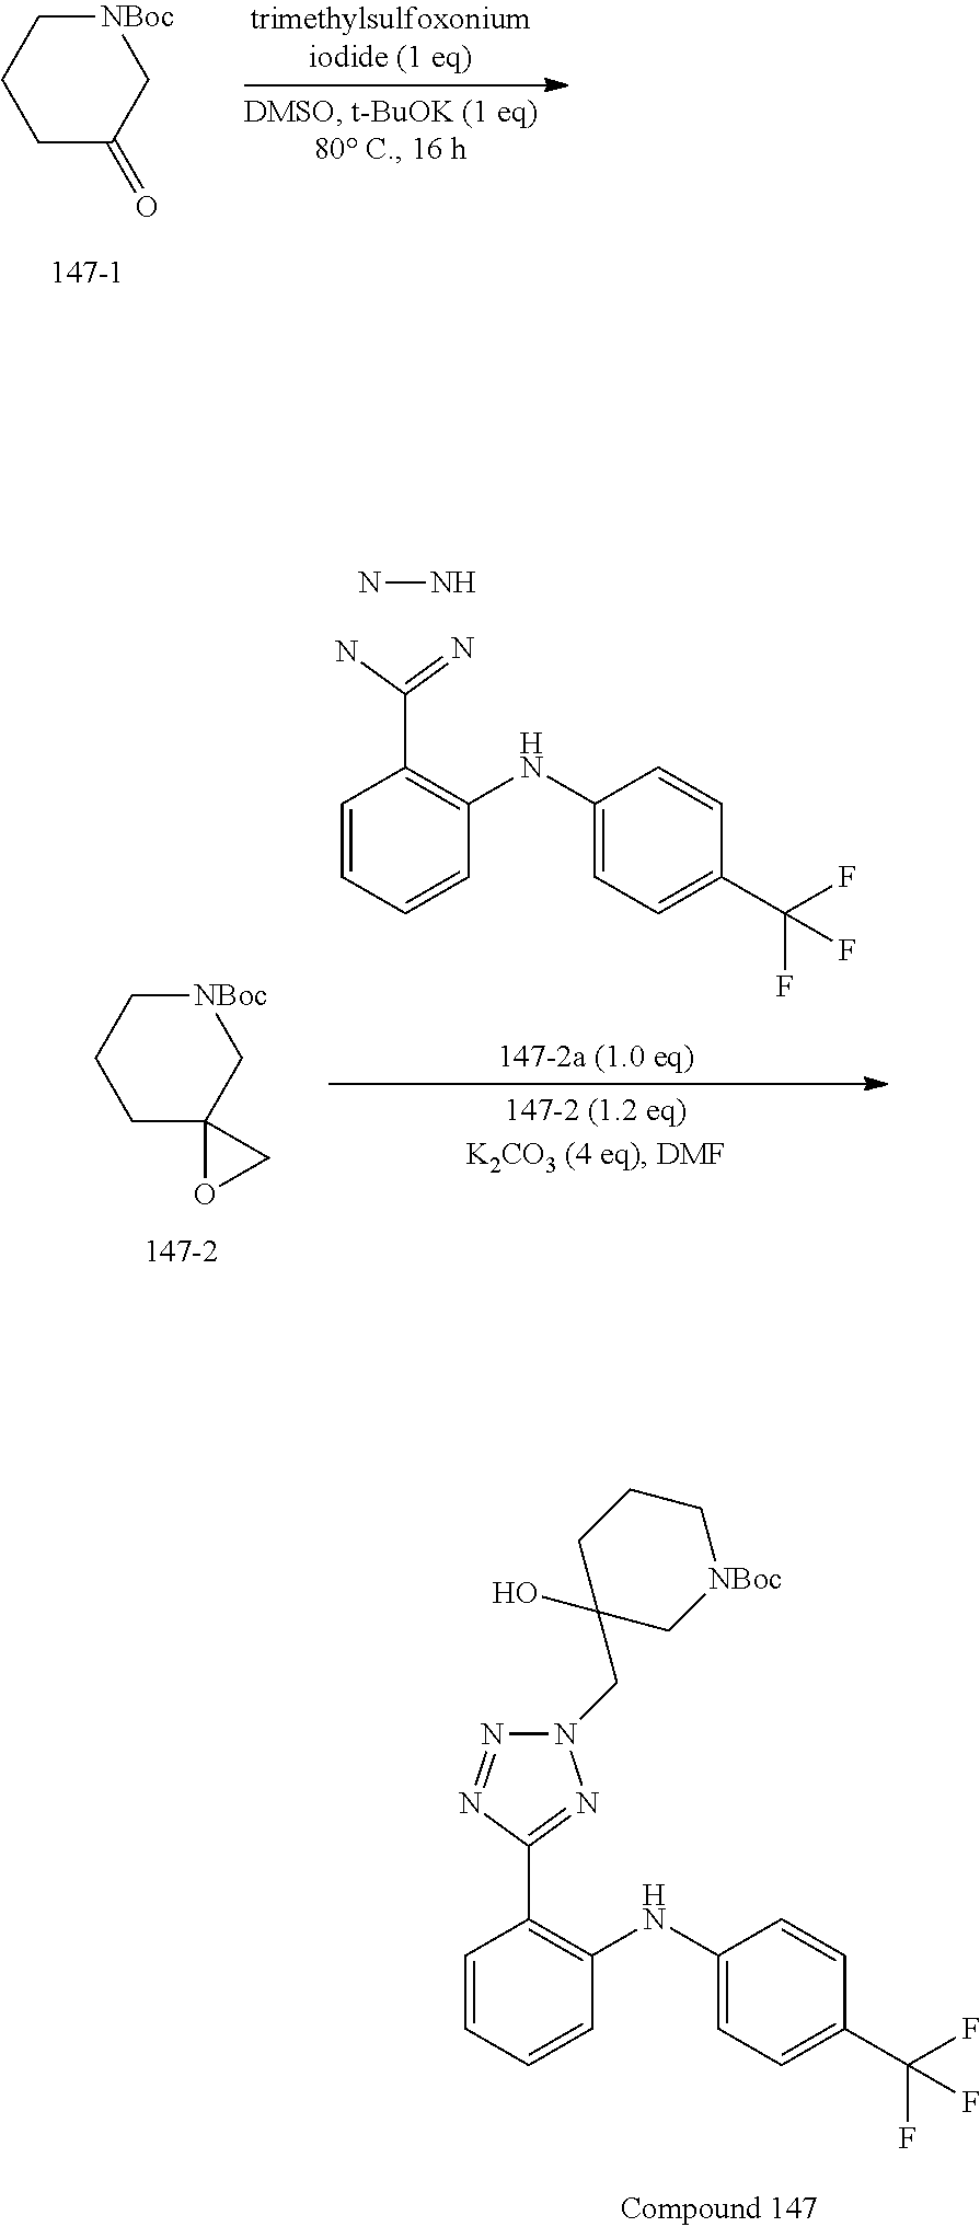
N1(CC2(O)C[NBoc]CCC2)N=NC(C2=C(NC3=CC=C(C(F)(F)F)C=C3)C=CC=C2)=N1.[NBoc]1CCCC(=O)C1.NC(=N)C1=C(NC2=CC=C(C(F)(F)F)C=C2)C=CC=C1.NN.[NBoc]1CCCC2(C1)OC2
